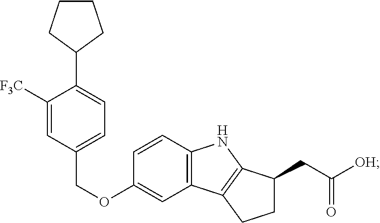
C1([F3C])=CC(COC2=CC3=C(C=C2)NC2=C3CCC2CC([OH])=O)=CC=C1C1CCCC1
